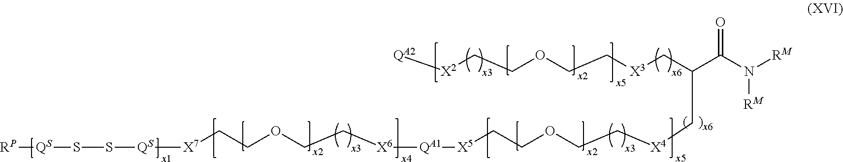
[QA2][X2]CCOCC[X3]CC(C(N([RM])[RM])=O)C[X4]CCOCC[X5][QA1][X6]CCOCC[X7][QS]SS[QS][RP]
